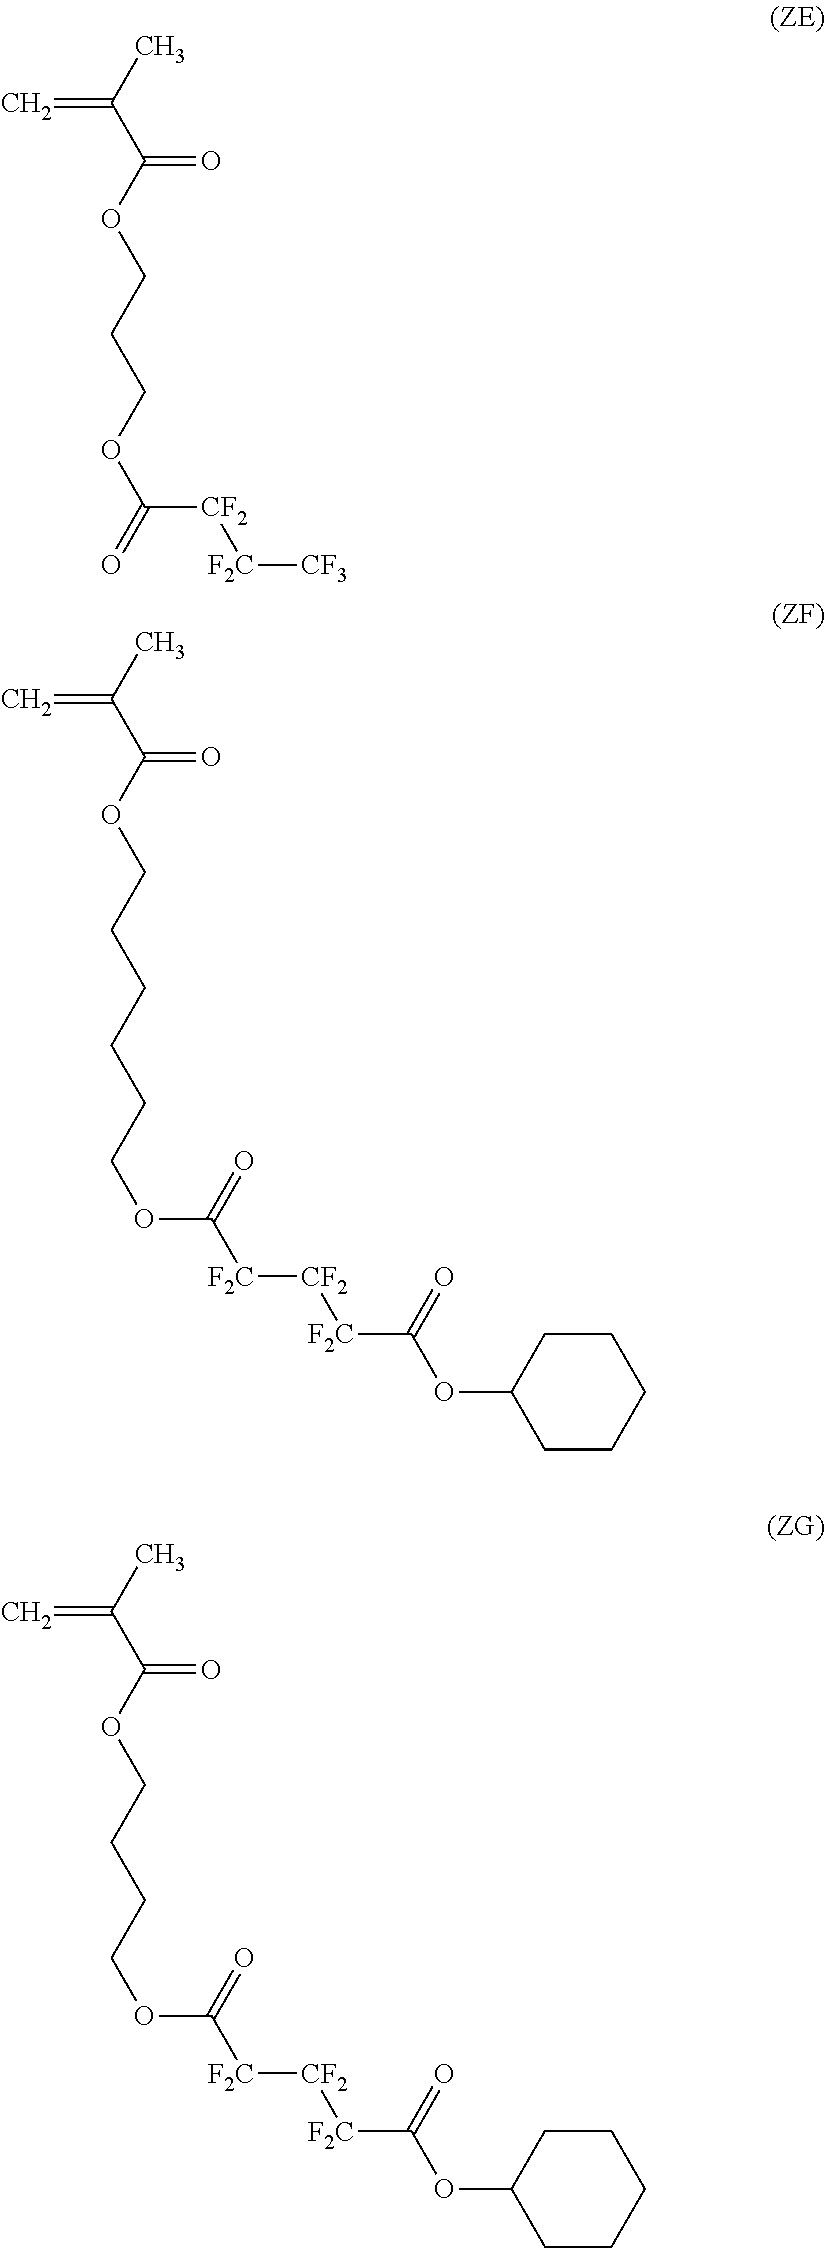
O(C(C(=C)C)=O)CCCOC(=O)[CF2][F2C][CF3].O(C(C(=C)C)=O)CCCCCCOC([F2C][CF2][F2C]C(OC1CCCCC1)=O)=O.O(C(C(=C)C)=O)CCCCOC([F2C][CF2][F2C]C(OC1CCCCC1)=O)=O
